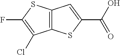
C12=C(SC(C(O)=O)=C1)C(Cl)=C(F)S2
